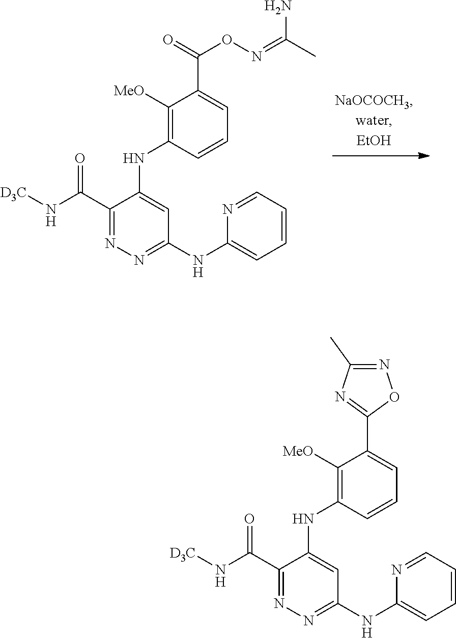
C1(C(N[D3C])=O)=NN=C(NC2=CC=CC=N2)C=C1NC1=C([MeO])C(C2=NC(C)=NO2)=CC=C1.C1(C(N[D3C])=O)=NN=C(NC2=CC=CC=N2)C=C1NC1=C([MeO])C(C(=O)ON=C(N)C)=CC=C1
